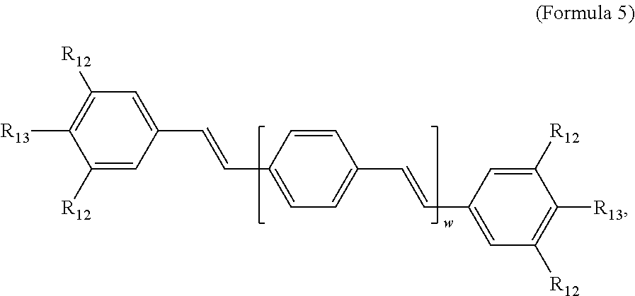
C1([R12])=CC(C=CC2=CC=C(C=CC3=CC([R12])=C([R13])C([R12])=C3)C=C2)=CC([R12])=C1[R13]
